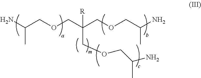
NC(COCC(COCC(N)C)([R])COCC(C)N)C
